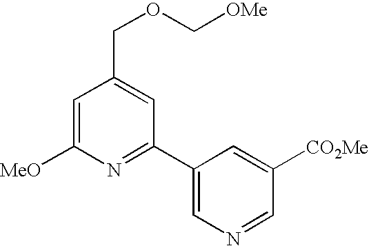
C1=C([MeO])N=C(C2=CN=CC([CO2Me])=C2)C=C1COC[OMe]
